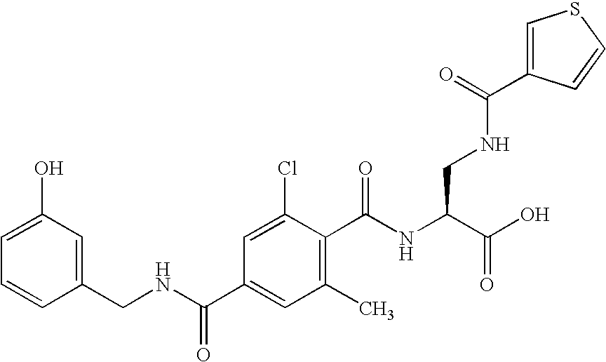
C1(O)=CC=CC(CNC(C2=CC(C)=C(C(NC(C(O)=O)CNC(=O)C3=CSC=C3)=O)C(Cl)=C2)=O)=C1
